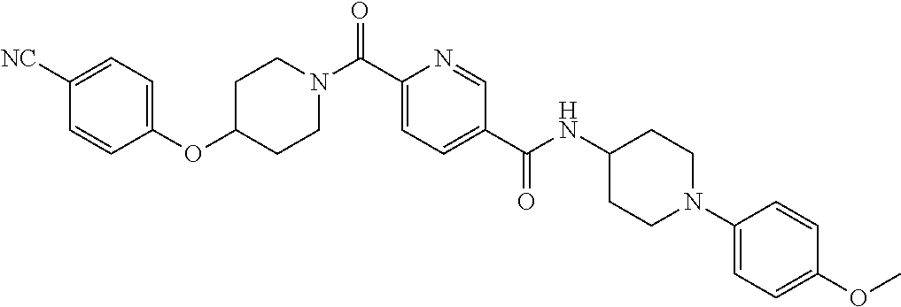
C1CN(C(C2=CC=C(C(=O)NC3CCN(C4=CC=C(OC)C=C4)CC3)C=N2)=O)CCC1OC1=CC=C([NC])C=C1
